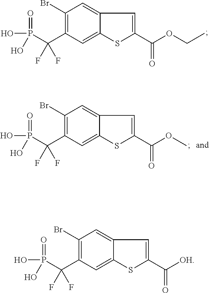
C1(Br)=C(C(P(=O)(O)O)(F)F)C=C2C(=C1)C=C(C(OCC)=O)S2.C1(Br)=C(C(P(=O)(O)O)(F)F)C=C2C(=C1)C=C(C(OC)=O)S2.C1(Br)=C(C(P(=O)(O)O)(F)F)C=C2C(=C1)C=C(C([OH])=O)S2
